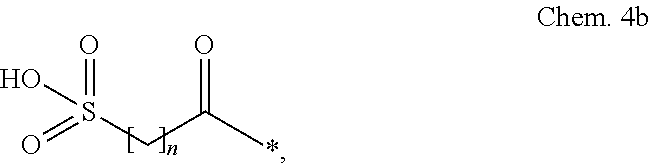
O=S(CC(C)=O)(=O)O
